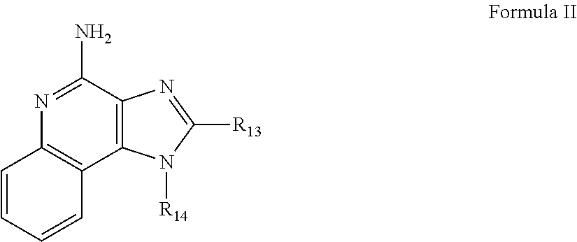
C12=C(C3=C(C(N)=N1)N=C([R13])N3[R14])C=CC=C2
